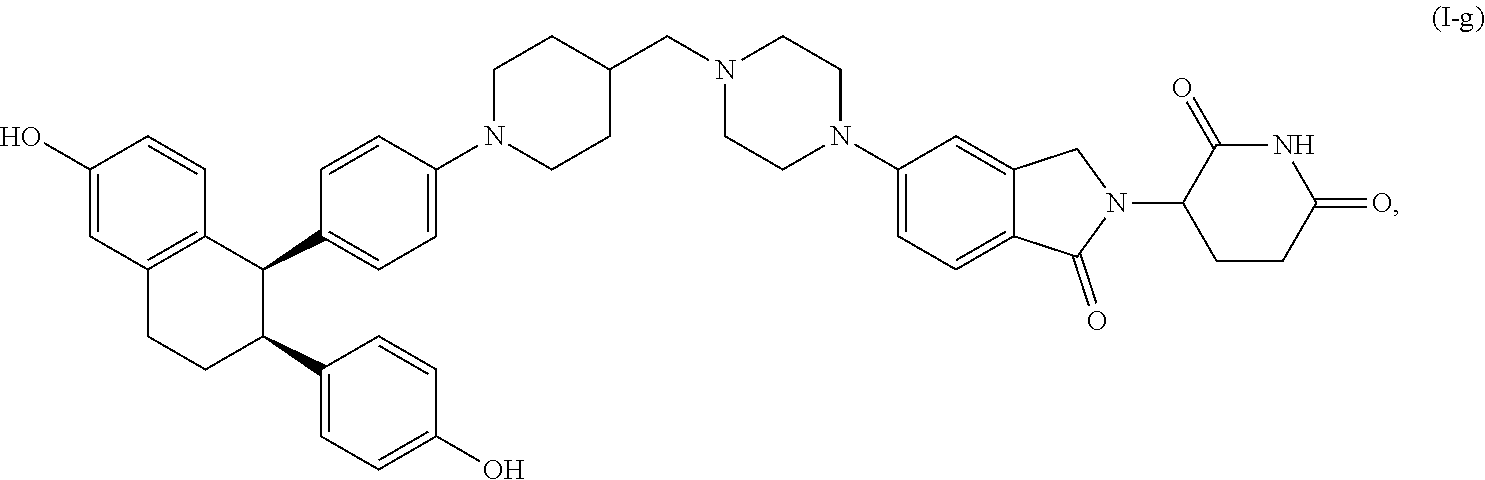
N1(C2CCC(=O)NC2=O)C(=O)C2=CC=C(N3CCN(CC4CCN(C5=CC=C(C6C7=C(C=C(O)C=C7)CCC6C6=CC=C(O)C=C6)C=C5)CC4)CC3)C=C2C1
